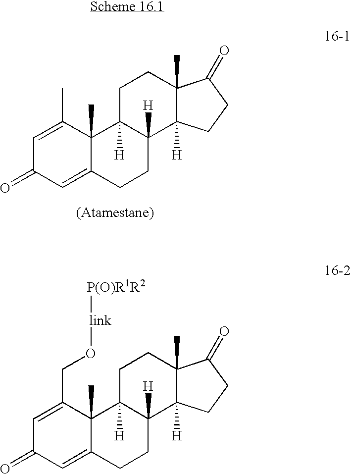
C12(C)C(=CC(=O)C=C1C)CCC1([H])C2([H])CCC2(C)C1([H])CCC2=O.[(Atamestane)].C12(C)C(=CC(=O)C=C1CO[link][P(O)R1R2])CCC1([H])C2([H])CCC2(C)C1([H])CCC2=O
